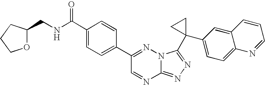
C12=NN=C(C3(C4=CC=C5C(=C4)C=CC=N5)CC3)N1N=C(C1=CC=C(C(NCC3OCCC3)=O)C=C1)C=N2
